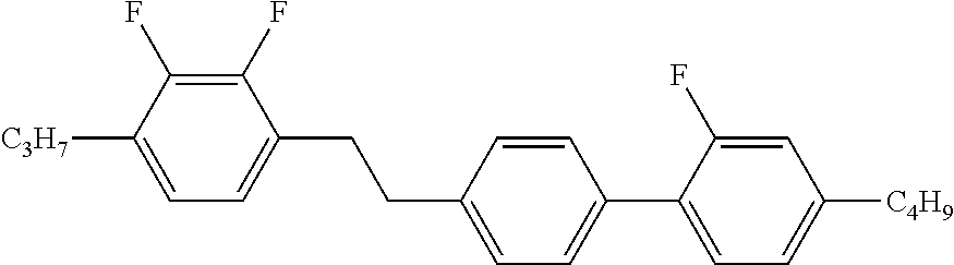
C1(F)=C(F)C([C3H7])=CC=C1CCC1=CC=C(C2=CC=C([C4H9])C=C2F)C=C1
